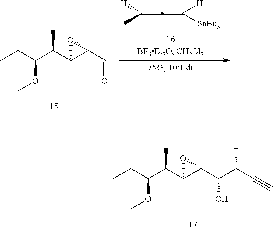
C([H])(C)=C=C([H])[SnBu3].CCC(C(C1C(C=O)O1)C)OC.CCC(C(C1C(C(O)C(C#C)C)O1)C)OC
